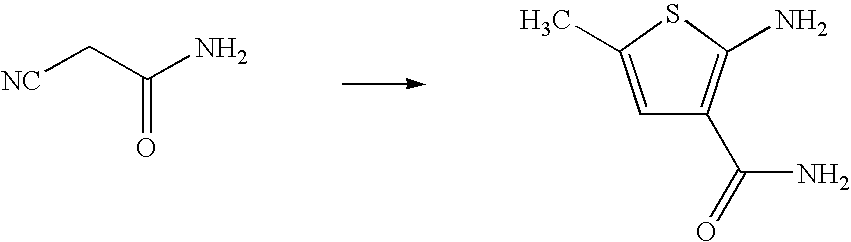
[NC]CC(N)=O.C1=C(C)SC(N)=C1C(N)=O
